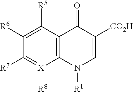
C1([R6])=C([R5])C2=C([X]([R8])=C1[R7])N([R1])C=C([CO2H])C2=O
